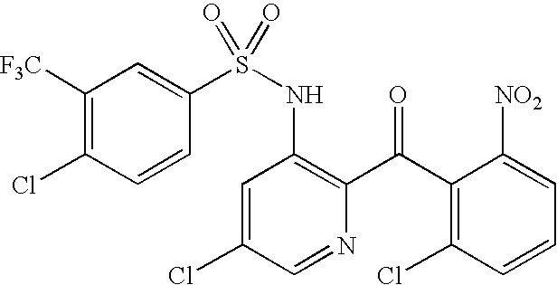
C1([F3C])=C(Cl)C=CC(S(NC2=C(C(C3=C(Cl)C=CC=C3[NO2])=O)N=CC(Cl)=C2)(=O)=O)=C1
